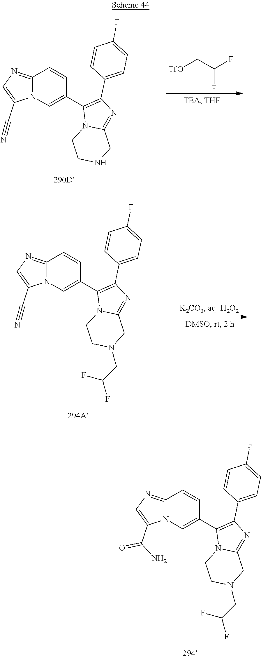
C12=NC=C(C#N)N1C=C(C1=C(C3=CC=C(F)C=C3)N=C3N1CCNC3)C=C2.[TfO]CC(F)F.C12=NC=C(C#N)N1C=C(C1=C(C3=CC=C(F)C=C3)N=C3N1CCN(CC(F)F)C3)C=C2.C12=NC=C(C(N)=O)N1C=C(C1=C(C3=CC=C(F)C=C3)N=C3N1CCN(CC(F)F)C3)C=C2
